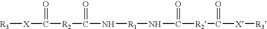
[R3][X]C(=O)[R2]C(N[R1]NC([R2]C([X][R3])=O)=O)=O
